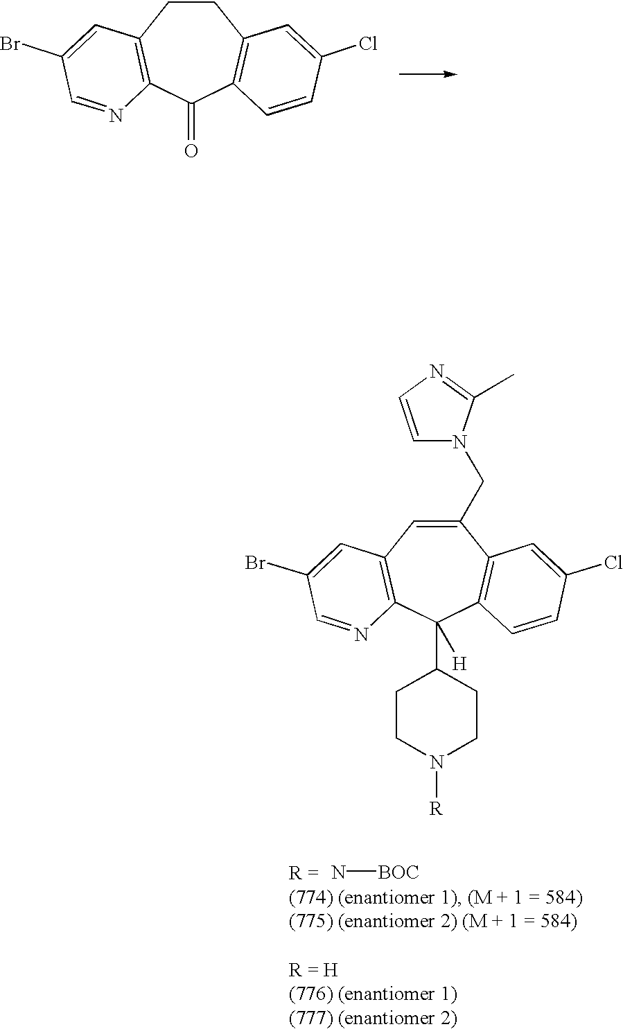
C1CC2=C(C(=O)C3=C1C=C(Cl)C=C3)N=CC(Br)=C2.C1(CN2C=CN=C2C)=CC2=C(C(C3CCN([R])CC3)([H])C3=C1C=C(Cl)C=C3)N=CC(Br)=C2.N[BOC]
